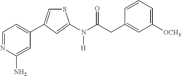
C1=NC(N)=CC(C2=CSC(N(C(CC3=CC([OCH3])=CC=C3)=O)[H])=C2)=C1
